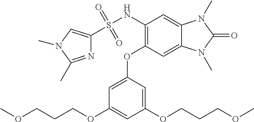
N1=C(C)N(C)C=C1S(NC1=C(OC2=CC(OCCCOC)=CC(OCCCOC)=C2)C=C2C(=C1)N(C)C(=O)N2C)(=O)=O
